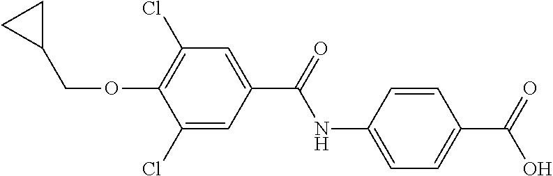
C1=C(NC(=O)C2=CC(Cl)=C(OCC3CC3)C(Cl)=C2)C=CC(C(=O)O)=C1
